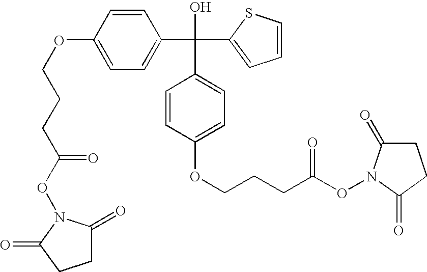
C1=CC(OCCCC(ON2C(=O)CCC2=O)=O)=CC=C1C(C1=CC=CS1)(O)C1=CC=C(OCCCC(ON2C(=O)CCC2=O)=O)C=C1
